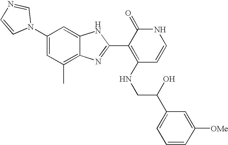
C1(C)=C2C(=CC(N3C=NC=C3)=C1)NC(C1=C(NCC(C3=CC=CC([OMe])=C3)O)C=CNC1=O)=N2
